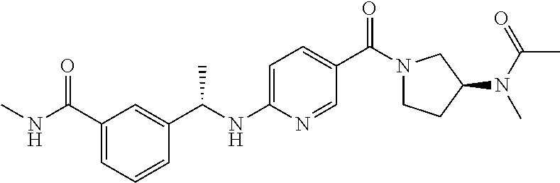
C1(C(NC)=O)=CC=CC(C(NC2=CC=C(C(N3CCC(N(C(=O)C)C)C3)=O)C=N2)C)=C1
